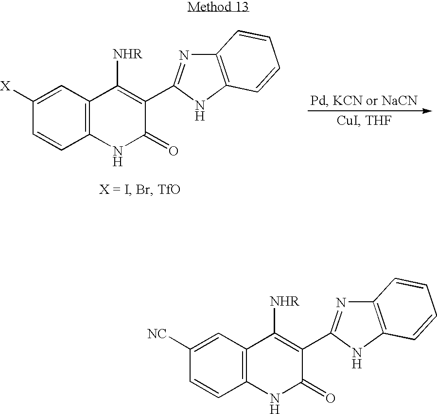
C1([X])=CC2=C(C=C1)NC(=O)C(C1=NC3=C(N1)C=CC=C3)=C2[NHR].C1([NC])=CC2=C(C=C1)NC(=O)C(C1=NC3=C(N1)C=CC=C3)=C2[NHR]
